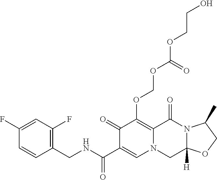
C1(CNC(=O)C2=CN3C(=C(OCOC(OCCO)=O)C2=O)C(=O)N2C([H])(C3)OCC2C)=C(F)C=C(F)C=C1
